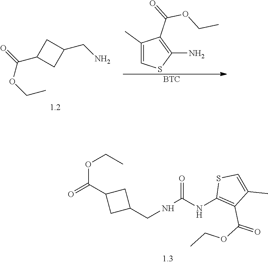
C1(C(=O)OCC)CC(CN)C1.C1(C)=CSC(N)=C1C(OCC)=O.[BTC].C1(CNC(NC2=C(C(OCC)=O)C(C)=CS2)=O)CC(C(=O)OCC)C1
